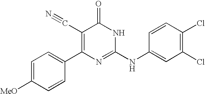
C1=CC(C2=C(C#N)C(=O)NC(NC3=CC(Cl)=C(Cl)C=C3)=N2)=CC=C1[MeO]
